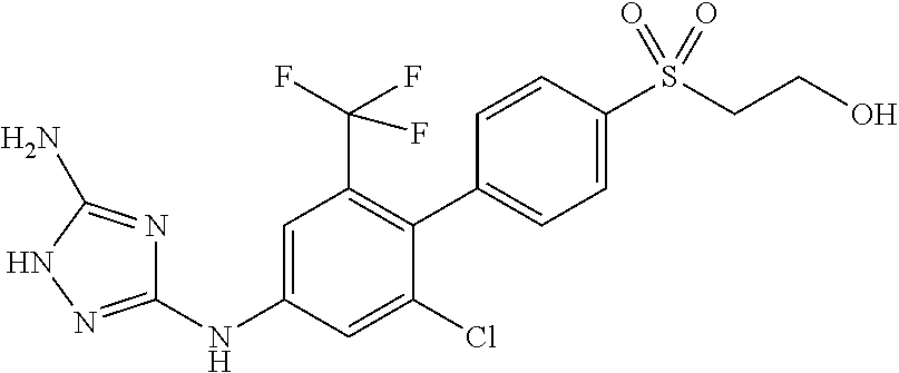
C1(NC2=CC(C(F)(F)F)=C(C3=CC=C(S(CCO)(=O)=O)C=C3)C(Cl)=C2)=NNC(N)=N1
